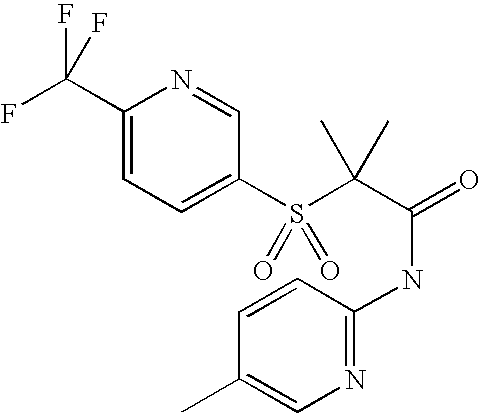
C1(C(F)(F)F)=CC=C(S(C(C(=O)NC2=NC=C(C)C=C2)(C)C)(=O)=O)C=N1
